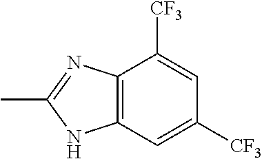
C12=C(C=C([CF3])C=C1[CF3])NC(C)=N2
